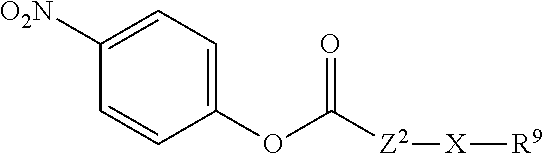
C1(OC([Z2][X][R9])=O)=CC=C([O2N])C=C1
